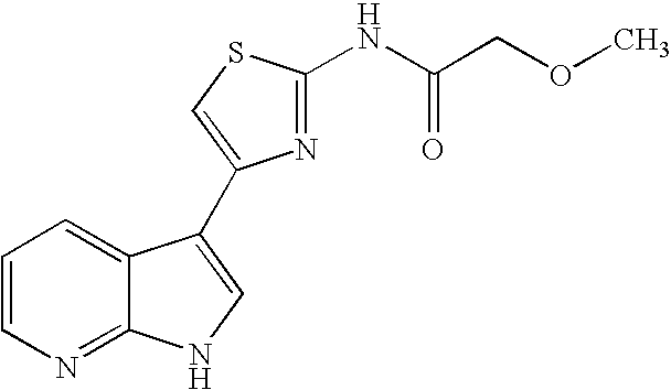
C1=CN=C2C(=C1)C(C1=CSC(NC(COC)=O)=N1)=CN2
